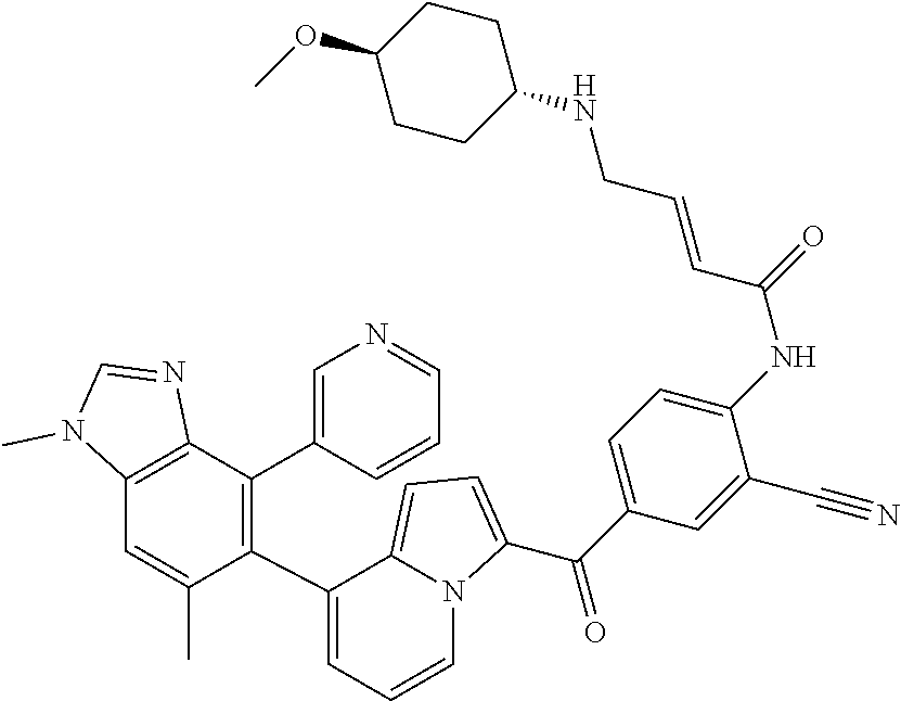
C1(C2=C(C3=CN=CC=C3)C3=C(C=C2C)N(C)C=N3)=CC=CN2C1=CC=C2C(C1=CC=C(NC(=O)C=CCNC2CCC(OC)CC2)C(C#N)=C1)=O
